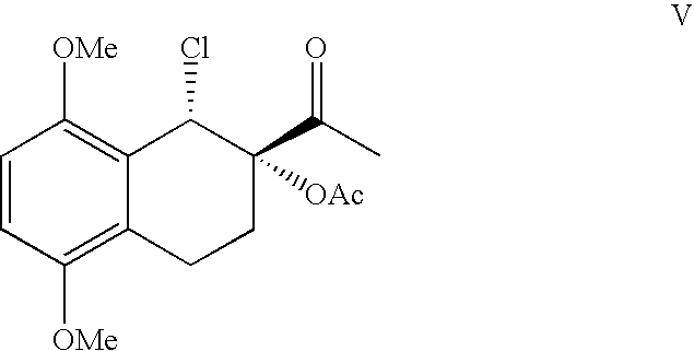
C1=CC([OMe])=C2C(=C1[OMe])C(Cl)C(C(C)=O)([OAc])CC2
